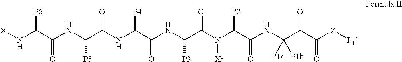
[X]NC(C(NC(C(NC(C(NC(C(N(C(C(NC([P1a])([P1b])C(C([Z][P1])=O)=O)=O)[P2])[X1])=O)[P3])=O)[P4])=O)[P5])=O)[P6]
